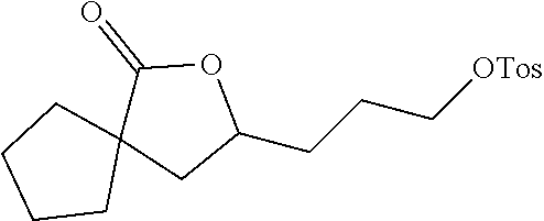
C1(CCC[OTos])OC(=O)C2(C1)CCCC2
